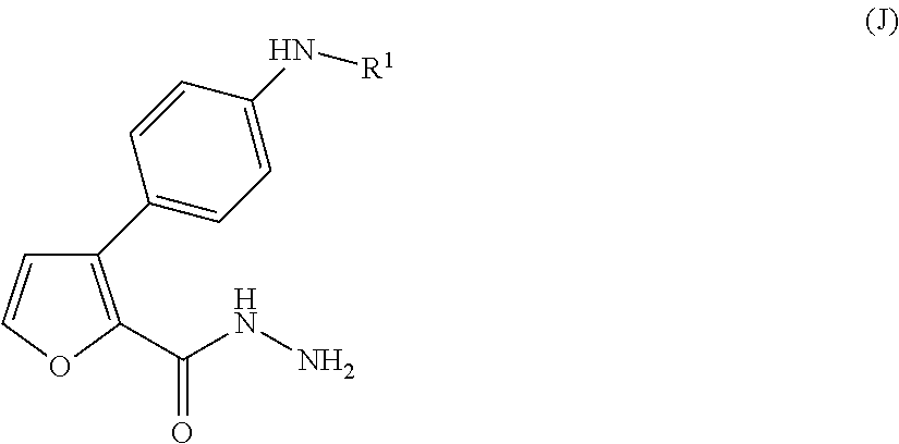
C1(C2=CC=C(N[R1])C=C2)=C(C(NN)=O)OC=C1
